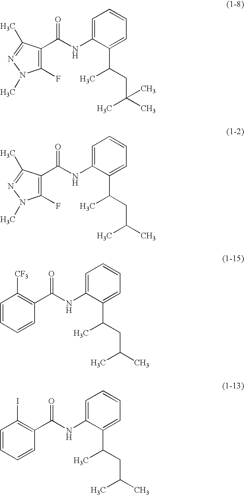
C1(C(NC2=CC=CC=C2C(C)CC(C)(C)C)=O)=C(F)N(C)N=C1C.C1(C(NC2=CC=CC=C2C(C)CC(C)C)=O)=C(F)N(C)N=C1C.C1(C(NC2=CC=CC=C2C(C)CC(C)C)=O)=C([CF3])C=CC=C1.C1(C(NC2=CC=CC=C2C(C)CC(C)C)=O)=C(I)C=CC=C1
